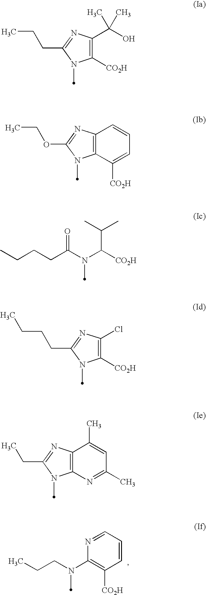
C12=C(N=C(OCC)N1C)C=CC=C2[CO2H].C12=C(N=C(CC)N1C)C(C)=CC(C)=N2.CCCN(C)C1=C([CO2H])C=CC=N1.C1([CO2H])=C(C(O)(C)C)N=C(CCC)N1C.CCCCC(N(C([CO2H])C(C)C)C)=O.C1([CO2H])=C(Cl)N=C(CCCC)N1C
